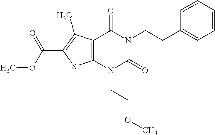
C12=C(N(CCOC)C(=O)N(CCC3=CC=CC=C3)C1=O)SC(C(OC)=O)=C2C
